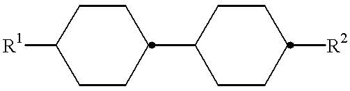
[R1]C1CCC(C2CCC([R2])CC2)CC1
